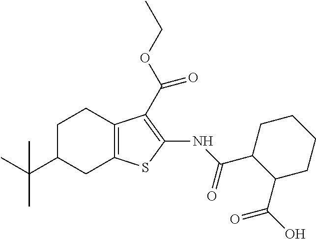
C1C(C(C)(C)C)CC2=C(C1)C(C(OCC)=O)=C(NC(C1C(C(O)=O)CCCC1)=O)S2
